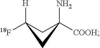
C1([H])([18F])CC(N)([COOH])C1
